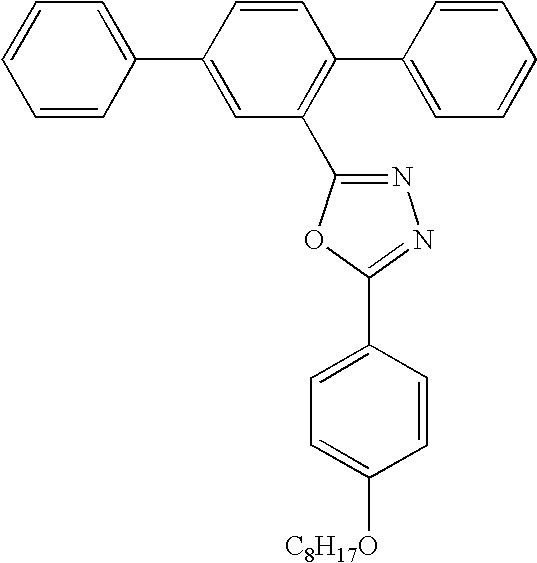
C1=CC(C2=CC(C3=NN=C(C4=CC=C([C8H17O])C=C4)O3)=C(C3=CC=CC=C3)C=C2)=CC=C1
